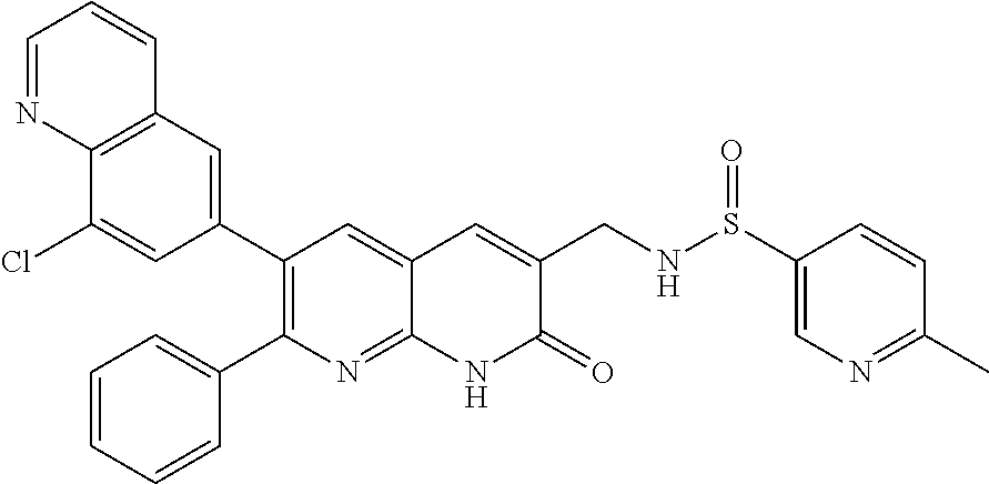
C12=C(C=C(C3=C(C4=CC=CC=C4)N=C4C(=C3)C=C(CNS(C3=CN=C(C)C=C3)=O)C(=O)N4)C=C1Cl)C=CC=N2
